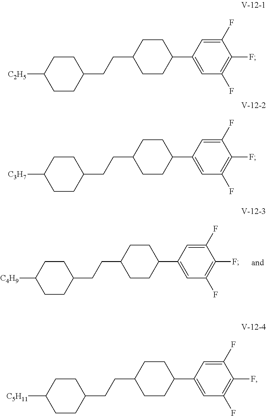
[C4H9]C1CCC(CCC2CCC(C3=CC(F)=C(F)C(F)=C3)CC2)CC1.[C2H5]C1CCC(CCC2CCC(C3=CC(F)=C(F)C(F)=C3)CC2)CC1.[C3H7]C1CCC(CCC2CCC(C3=CC(F)=C(F)C(F)=C3)CC2)CC1.[C5H11]C1CCC(CCC2CCC(C3=CC(F)=C(F)C(F)=C3)CC2)CC1
